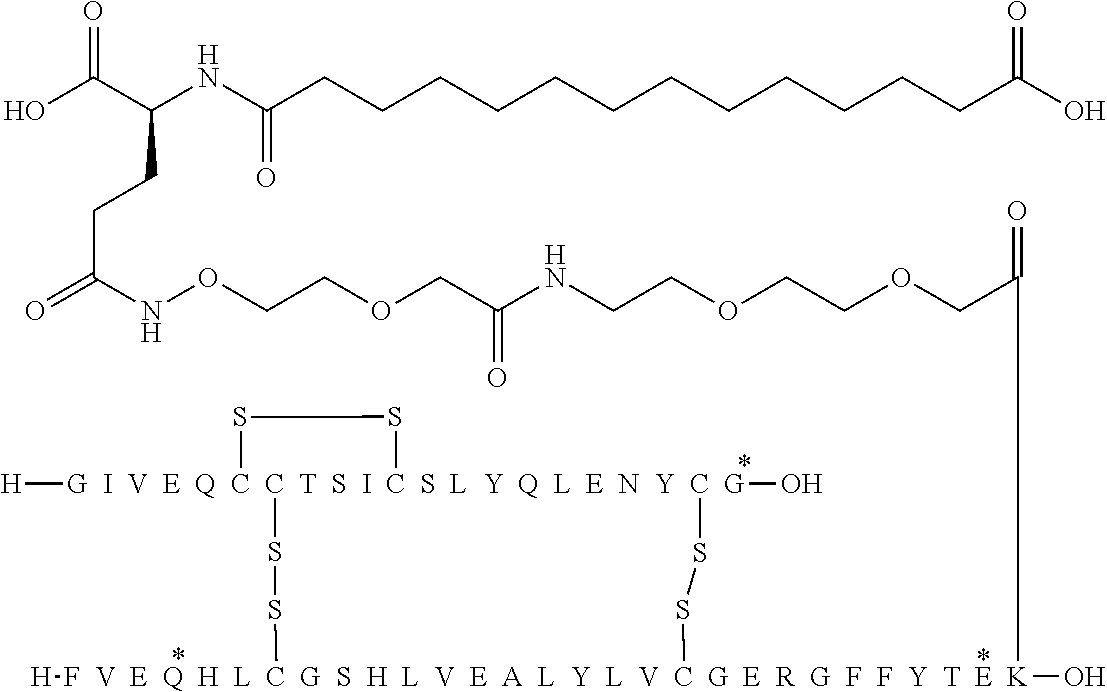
O(CC(=O)[F  V  E  Q  H  L  C  G  S  H  L  V  E  A  L  Y  L  V  C  G  E  R  G  F  F  Y  T  E  K]1(O)([H])SS[G  I  V  E  Q  C  C  T  S  I  C  S  L  Y  Q  L  E  N  Y  C  G]2(O)([H])(SS2)SS1)CCOCCNC(COCCONC(=O)CCC(NC(CCCCCCCCCCCCC(O)=O)=O)C(O)=O)=O
